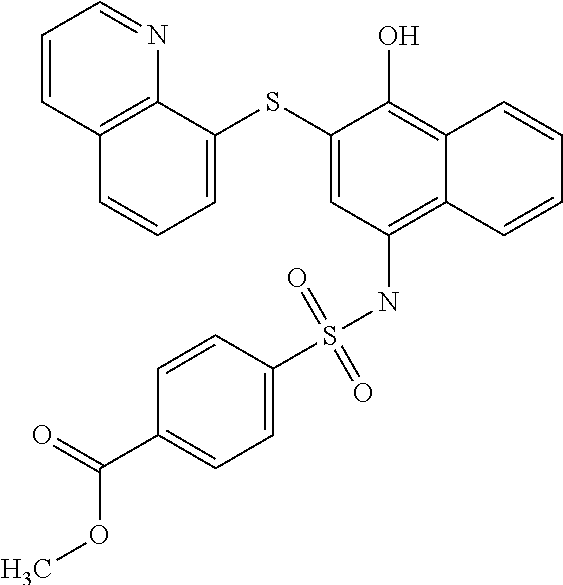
C1=C(SC2=CC=CC3=C2N=CC=C3)C(O)=C2C(=C1NS(C1=CC=C(C(=O)OC)C=C1)(=O)=O)C=CC=C2
